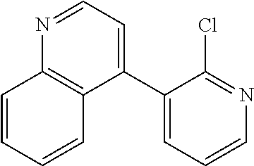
C1(C2=CC=CN=C2Cl)=CC=NC2=C1C=CC=C2
